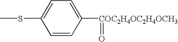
C1=C([COC2H4OC2H4OCH3]=O)C=CC(SC)=C1
